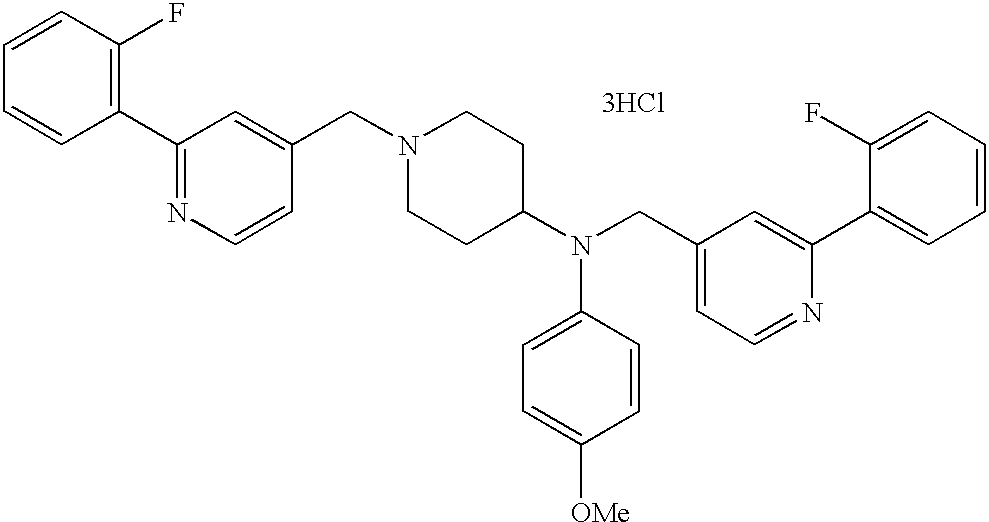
C1=CC=CC(C2=NC=CC(CN3CCC(N(CC4=CC=NC(C5=CC=CC=C5F)=C4)C4=CC=C([OMe])C=C4)CC3)=C2)=C1F.[3HCl]
